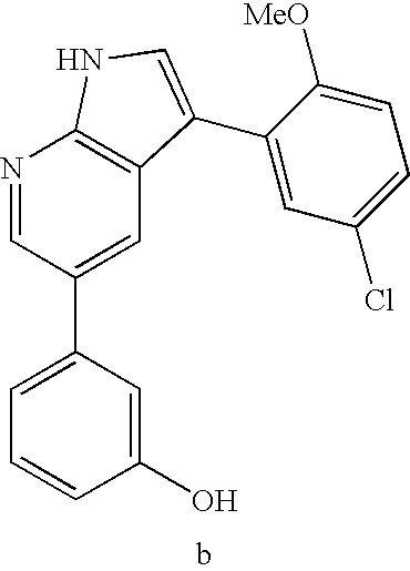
C1(O)=CC(C2=CC3=C(N=C2)NC=C3C2=CC(Cl)=CC=C2[MeO])=CC=C1
